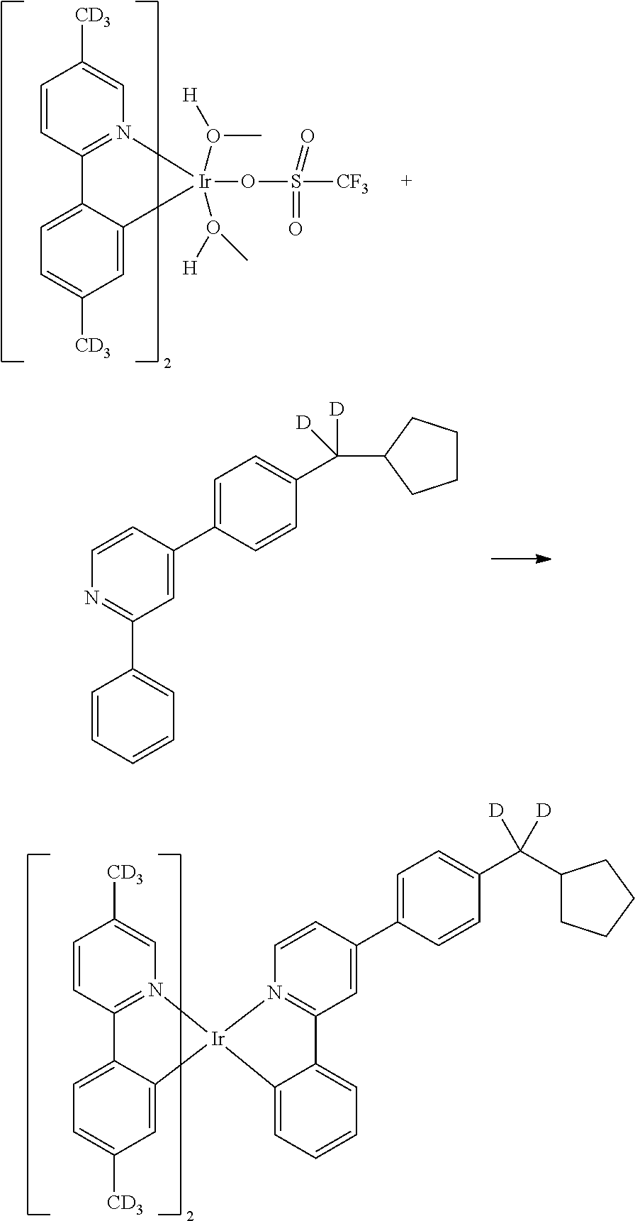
C1=CC([CD3])=CN2=C1C1=CC=C([CD3])C=C1[Ir]2(OS([CF3])(=O)=O)(O([H])C)O(C)[H].C1=CC=CC=C1C1=NC=CC(C2=CC=C(C(C3CCCC3)([D])[D])C=C2)=C1.C1=CC2=N([Ir]3(C4=CC([CD3])=CC=C24)N2=C(C=C(C4=CC=C(C(C5CCCC5)([D])[D])C=C4)C=C2)C2=CC=CC=C32)C=C1[CD3]
